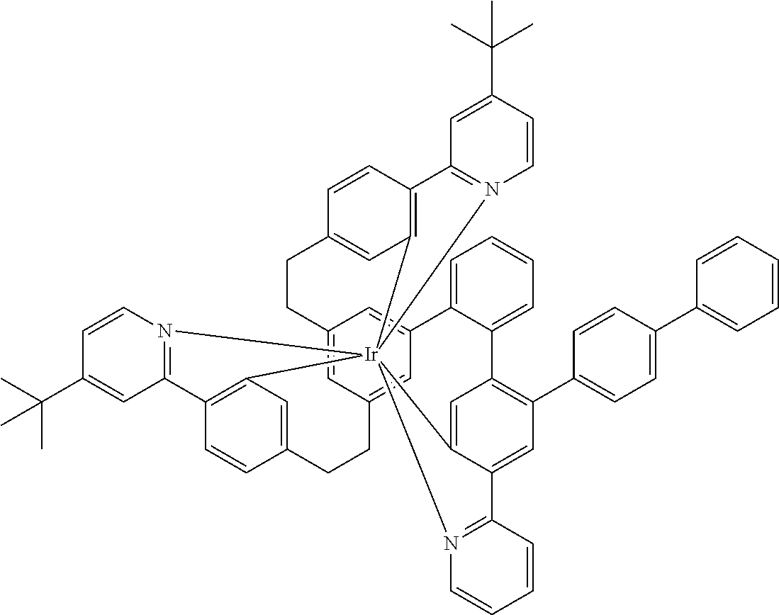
C12=CC3=CC(=C1)C1=CC=CC=C1C1=C(C4=CC=C(C5=CC=CC=C5)C=C4)C=C4C(=C1)[Ir]15(C6=C(C=CC(=C6)CC3)C3=N1C=CC(C(C)(C)C)=C3)(C1=C(C=CC(=C1)CC2)C1=N5C=CC(C(C)(C)C)=C1)N1=C4C=CC=C1
